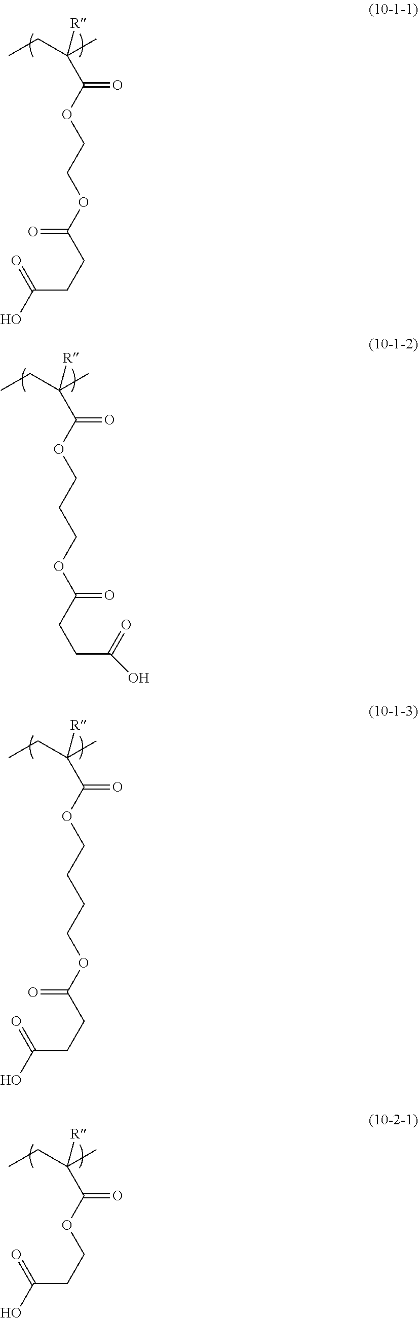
CCC(C)([R])C(OCCOC(CCC(O)=O)=O)=O.CCC(C)([R])C(OCCCOC(CCC(O)=O)=O)=O.CCC(C)([R])C(OCCCCOC(CCC(O)=O)=O)=O.CCC(C)([R])C(OCCC(O)=O)=O
